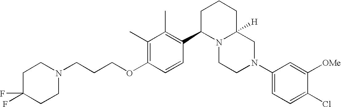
C1(C)=C(OCCCN2CCC(F)(F)CC2)C=CC(C2N3C([H])(CCC2)CN(C2=CC=C(Cl)C([OMe])=C2)CC3)=C1C
